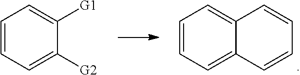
C1=CC=C([G2])C([G1])=C1.C1=CC=C2C(=C1)C=CC=C2
